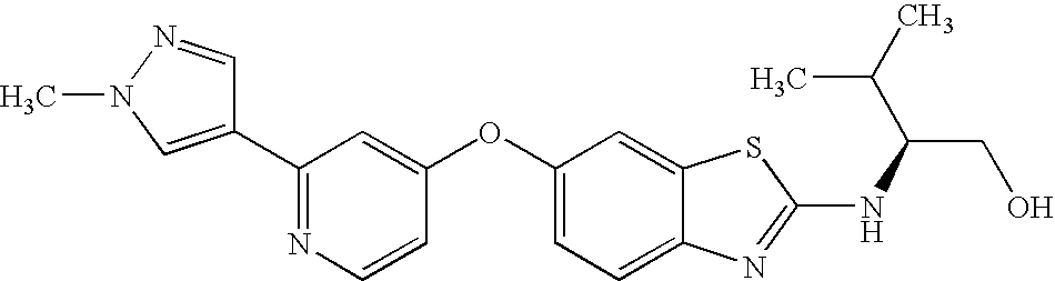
N1=C(C2=CN(C)N=C2)C=C(OC2=CC=C3C(=C2)SC(NC(CO)C(C)C)=N3)C=C1
